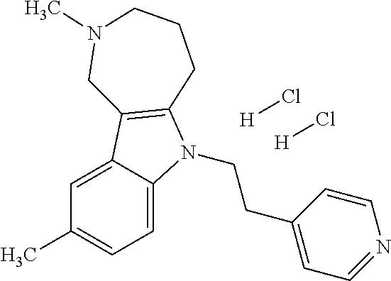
C1=C2C(=CC=C1C)N(CCC1=CC=NC=C1)C1=C2CN(C)CCC1.[H]Cl.[H]Cl
